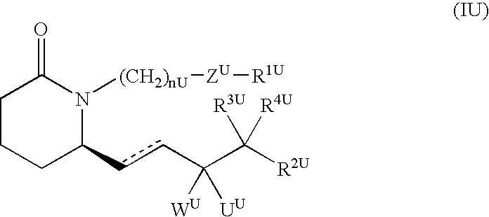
C1CCC(ccC(C([R2U])([R3U])[R4U])([WU])[UU])N([(CH2)nU][ZU][R1U])C1=O
